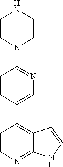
C1=CN=C2C(=C1C1=CN=C(N3CCNCC3)C=C1)C=CN2
